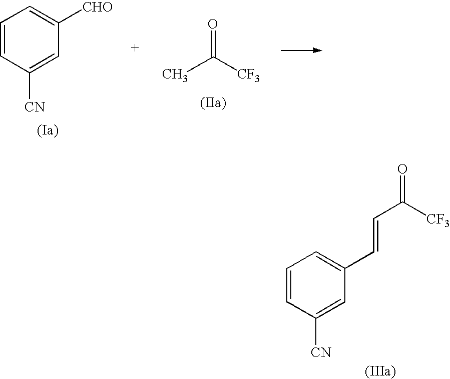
C1=CC([CN])=CC([CHO])=C1.O=C([CF3])C.C1=CC([CN])=CC(C=CC(=O)[CF3])=C1
